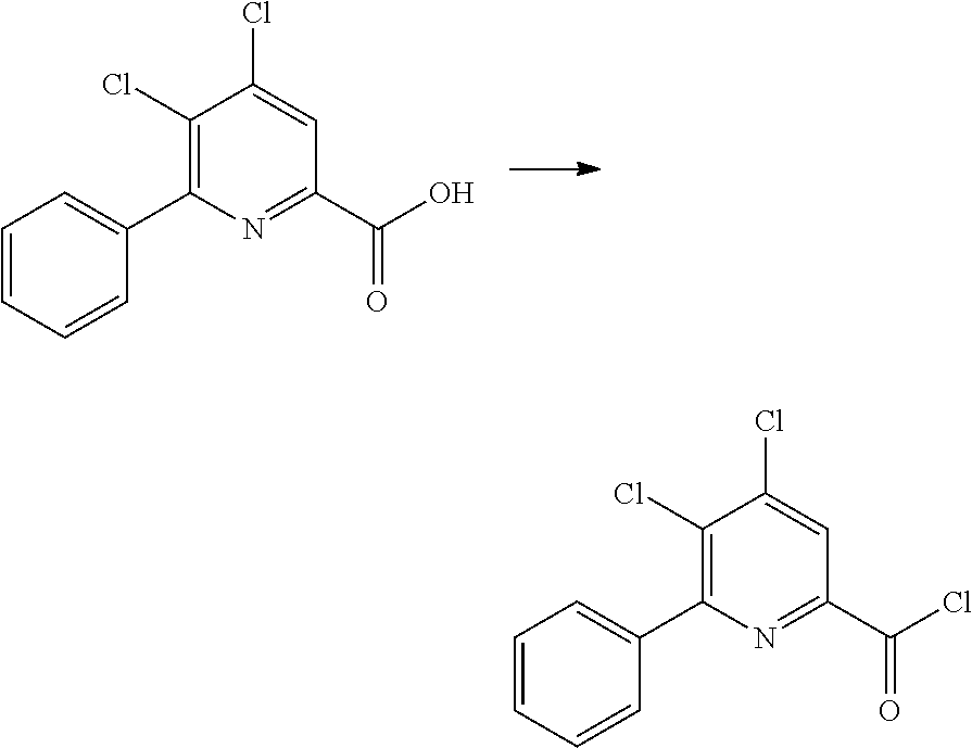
N1=C(C(Cl)=O)C=C(Cl)C(Cl)=C1C1=CC=CC=C1.N1=C(C(O)=O)C=C(Cl)C(Cl)=C1C1=CC=CC=C1
